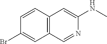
C1=CC2=C(C=C1Br)C=NC(NC)=C2
